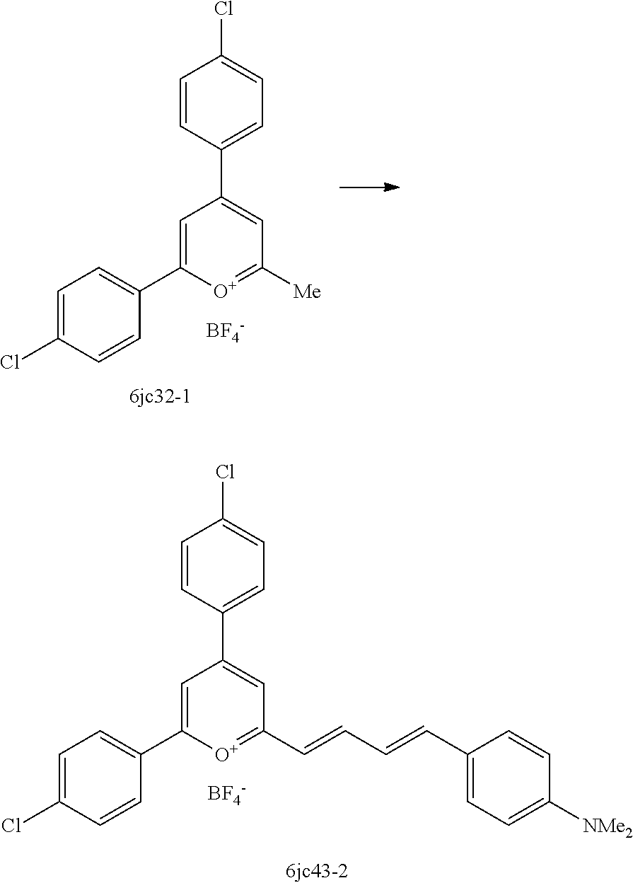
C1=C(Cl)C=CC(C2=CC(C3=CC=C(Cl)C=C3)=CC([Me])=[O+]2)=C1.[BF4-].C1=C(Cl)C=CC(C2=CC(C3=CC=C(Cl)C=C3)=CC(C=CC=CC3=CC=C([NMe2])C=C3)=[O+]2)=C1.[BF4-]
